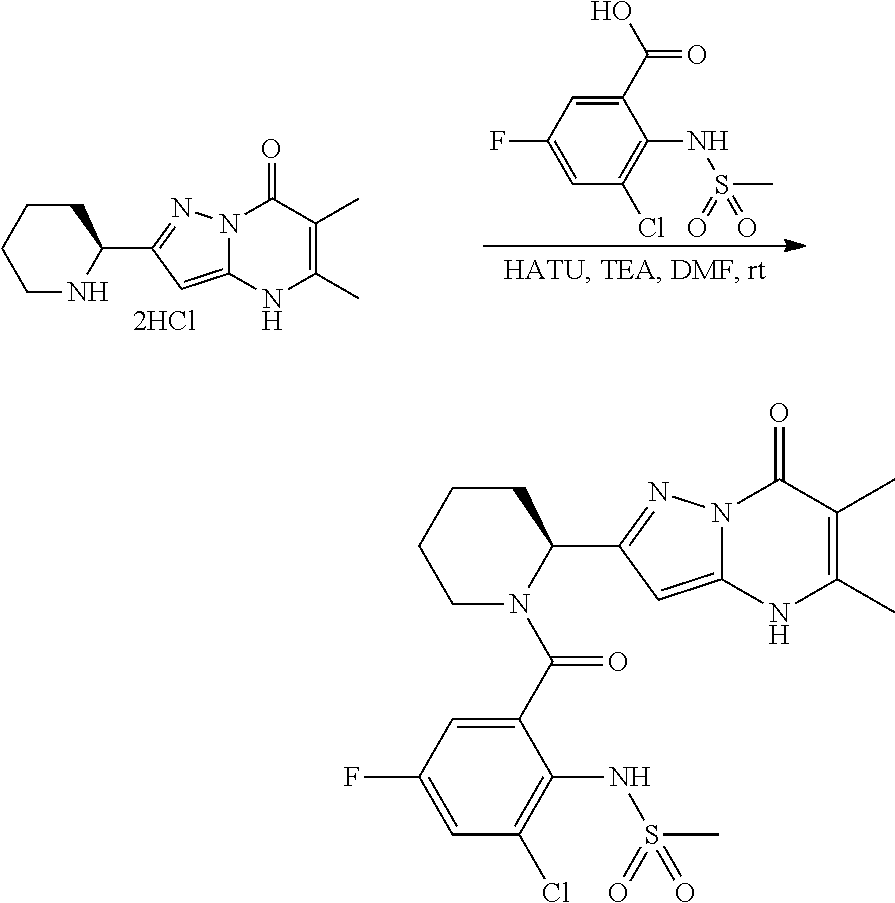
C1CCCNC1C1=NN2C(=C1)NC(C)=C(C)C2=O.C1(C(O)=O)=CC(F)=CC(Cl)=C1NS(C)(=O)=O.C1CCCN(C(C2=CC(F)=CC(Cl)=C2NS(C)(=O)=O)=O)C1C1=NN2C(=C1)NC(C)=C(C)C2=O
